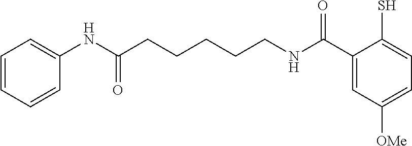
C1=CC=CC=C1NC(CCCCCNC(C1=CC([OMe])=CC=C1S)=O)=O
